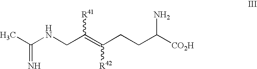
C(NCC(=C(CCC([CO2H])N)[R42])[R41])(C)=N
